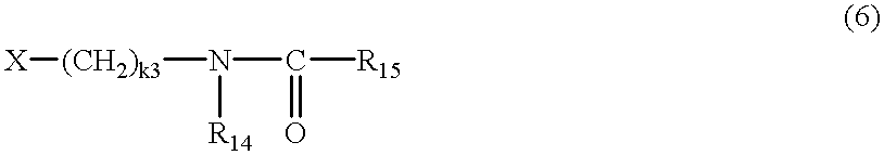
[(CH2)k3](N(C([R15])=O)[R14])[X]
